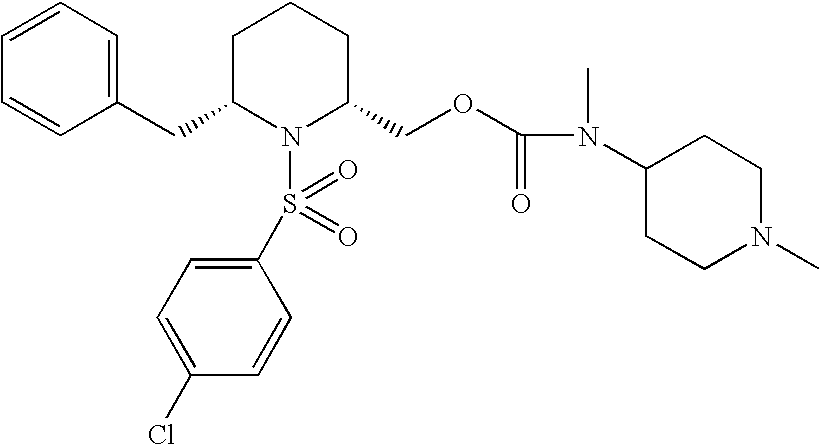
C1(CC2N(S(=O)(=O)C3=CC=C(Cl)C=C3)C(COC(N(C3CCN(C)CC3)C)=O)CCC2)=CC=CC=C1
